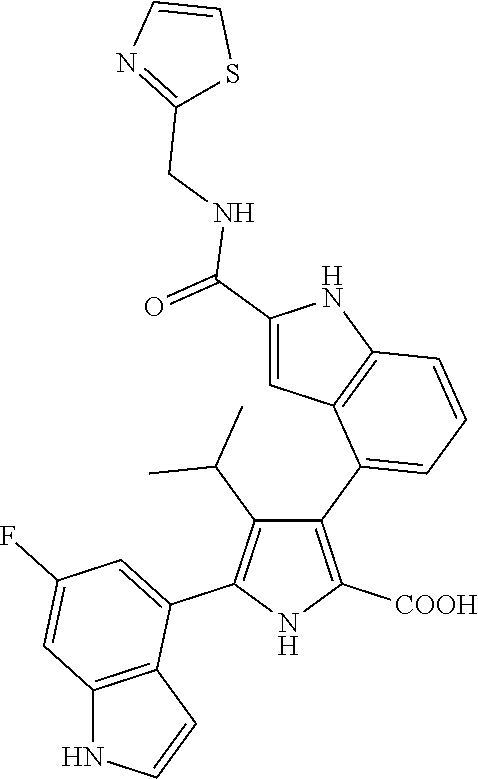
C1(C2=CC=CC3=C2C=C(C(NCC2=NC=CS2)=O)N3)=C([COOH])NC(C2=CC(F)=CC3=C2C=CN3)=C1C(C)C
